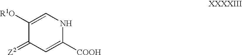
C1([R1O])=CNC([COOH])=CC1=[Z2]
